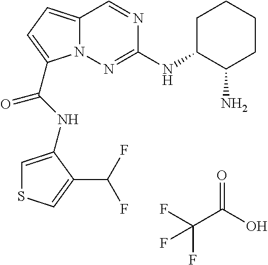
O=C(O)C(F)(F)F.N1=CC2=CC=C(C(NC3=CSC=C3C(F)F)=O)N2N=C1NC1C(N)CCCC1
